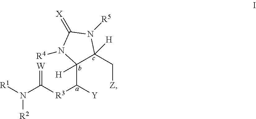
[R1]N(C([R3]C([Y])C1([H])C(C[Z])([H])N([R5])C(=[X])N1[R4])=[W])[R2]
